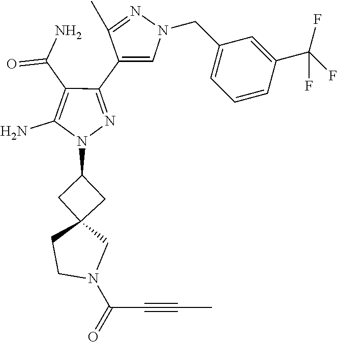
C(C#CC)(=O)N1CC2(CC(N3N=C(C4=CN(CC5=CC=CC(C(F)(F)F)=C5)N=C4C)C(C(=O)N)=C3N)C2)CC1
